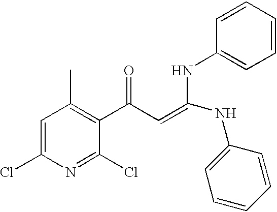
C1=C(Cl)N=C(Cl)C(C(C=C(NC2=CC=CC=C2)NC2=CC=CC=C2)=O)=C1C
